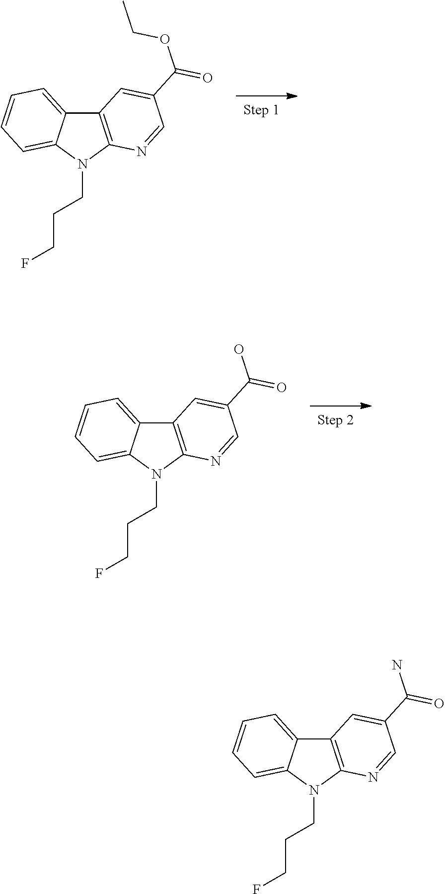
C12=C(N(CCCF)C3=CC=CC=C13)N=CC(C(OCC)=O)=C2.C12=C(N(CCCF)C3=CC=CC=C13)N=CC(C(O)=O)=C2.C12=C(N(CCCF)C3=CC=CC=C13)N=CC(C(N)=O)=C2
